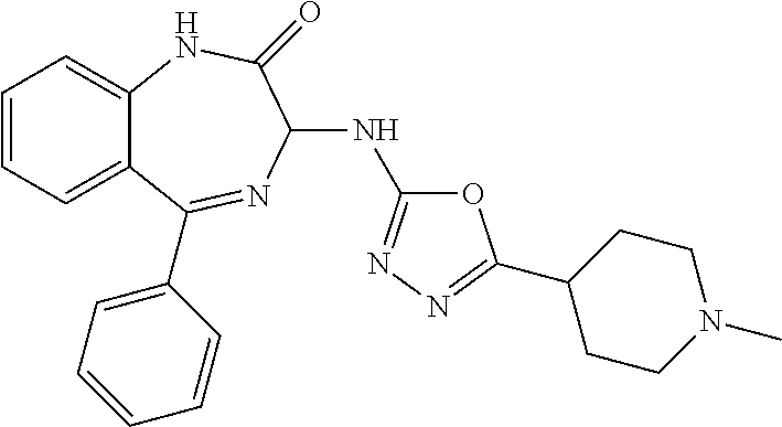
C1=CC=C2C(=C1)NC(=O)C(NC1=NN=C(C3CCN(C)CC3)O1)N=C2C1=CC=CC=C1
